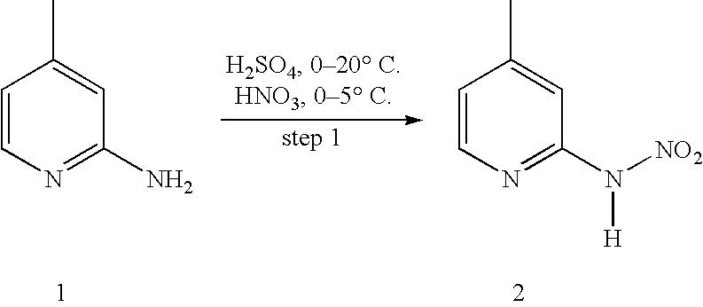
C1=CN=C(N)C=C1C.C1=CN=C(N([NO2])[H])C=C1C
